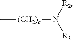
C[(CH2)g]N([R3])[R2]
